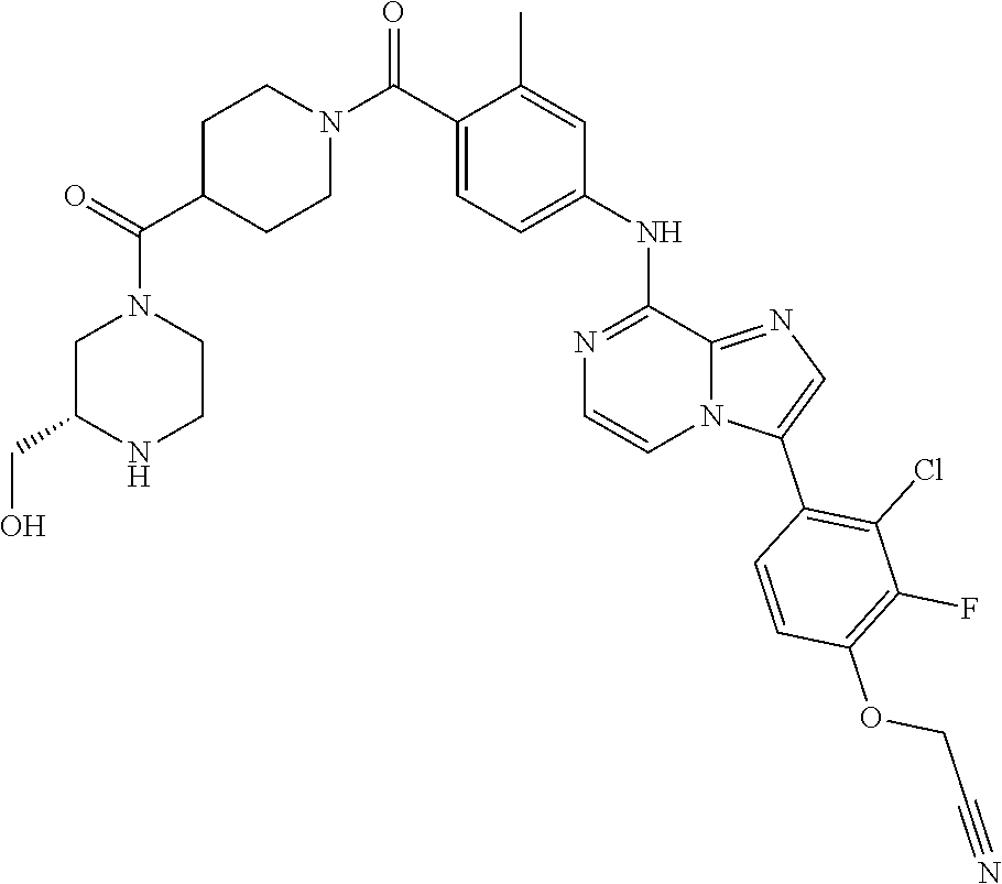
O=C(N1CC(CO)NCC1)C1CCN(C(=O)C2=CC=C(NC3=NC=CN4C3=NC=C4C3=C(Cl)C(F)=C(OCC#N)C=C3)C=C2C)CC1
